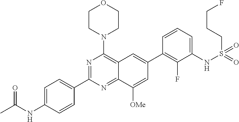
C1=C(NC(C)=O)C=CC(C2=NC(N3CCOCC3)=C3C(=N2)C([OMe])=CC(C2=C(F)C(NS(=O)(=O)CCCF)=CC=C2)=C3)=C1
